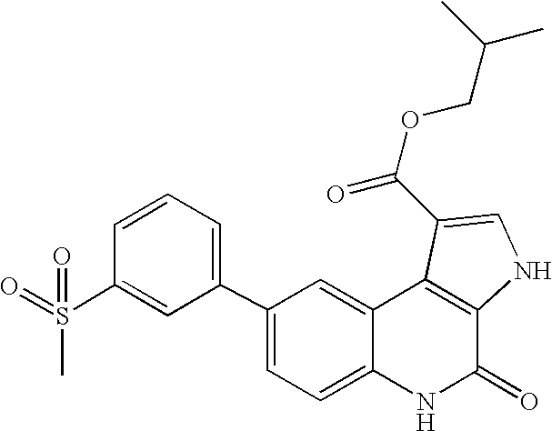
C1(C2=CC=CC(S(=O)(C)=O)=C2)=CC=C2C(=C1)C1=C(C(=O)N2)NC=C1C(OCC(C)C)=O
